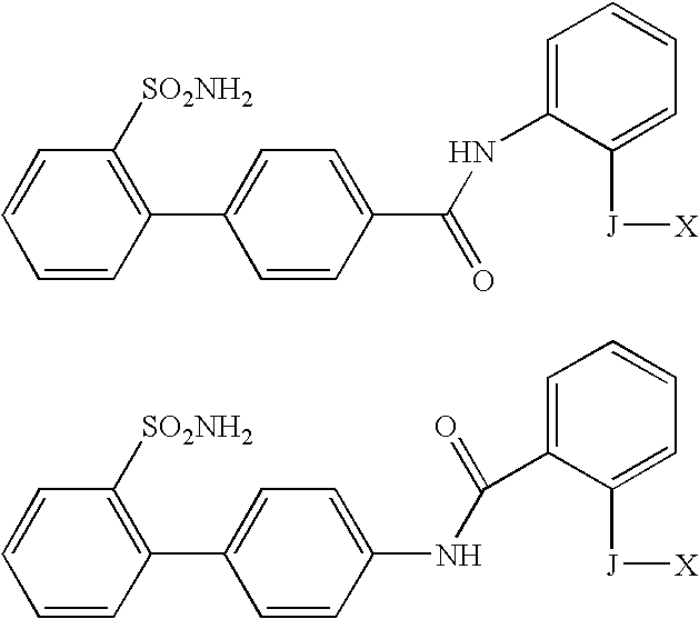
C1=CC(C2=CC=C(C(NC3=CC=CC=C3[J][X])=O)C=C2)=C([SO2NH2])C=C1.C1=CC(C2=CC=C(NC(C3=CC=CC=C3[J][X])=O)C=C2)=C([SO2NH2])C=C1
